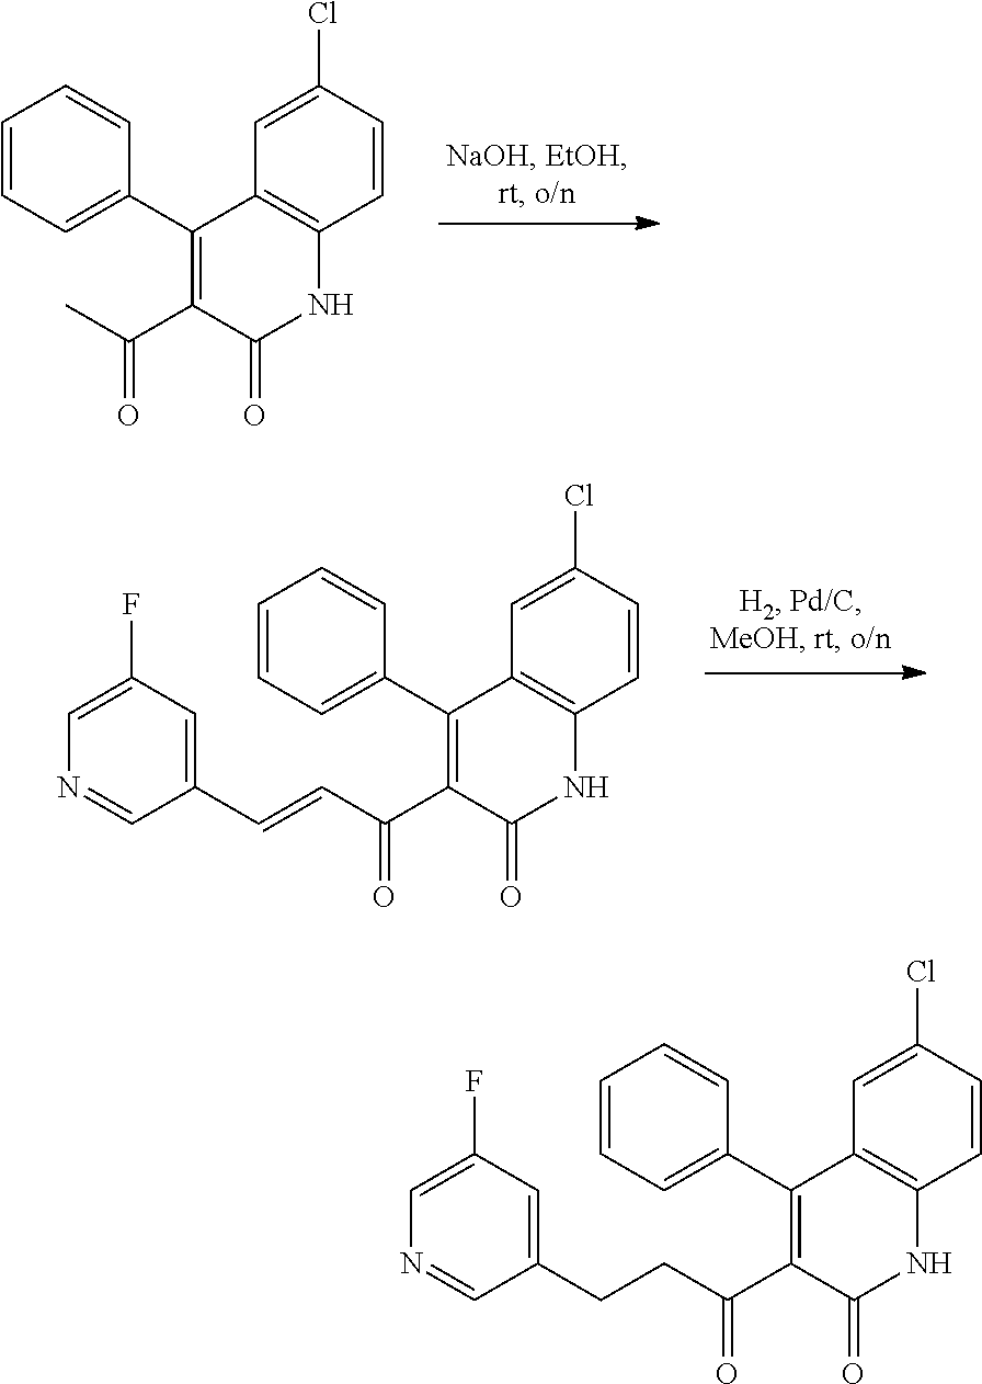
ClC1=CC2=C(NC(=O)C(C(C)=O)=C2C2=CC=CC=C2)C=C1.ClC1=CC2=C(NC(=O)C(C(C=CC3=CC(F)=CN=C3)=O)=C2C2=CC=CC=C2)C=C1.ClC1=CC2=C(NC(=O)C(C(CCC3=CC(F)=CN=C3)=O)=C2C2=CC=CC=C2)C=C1
